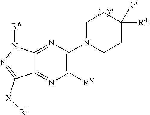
C1CN(C2=C([RN])N=C3C(=N2)N([R6])N=C3[X][R1])CCC1([R5])[R4]
